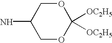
C1OC([OC2H5])([OC2H5])OCC1N
